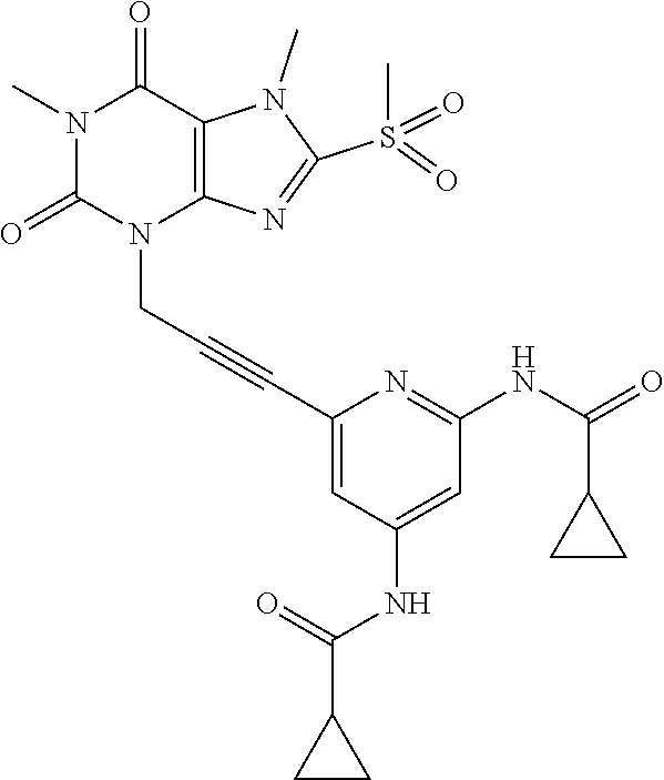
N1(C)C(=O)N(CC#CC2=CC(NC(C3CC3)=O)=CC(NC(=O)C3CC3)=N2)C2=C(C1=O)N(C)C(S(C)(=O)=O)=N2
